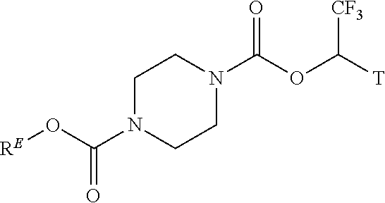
C1N(C(O[RE])=O)CCN(C(OC([T])[CF3])=O)C1
